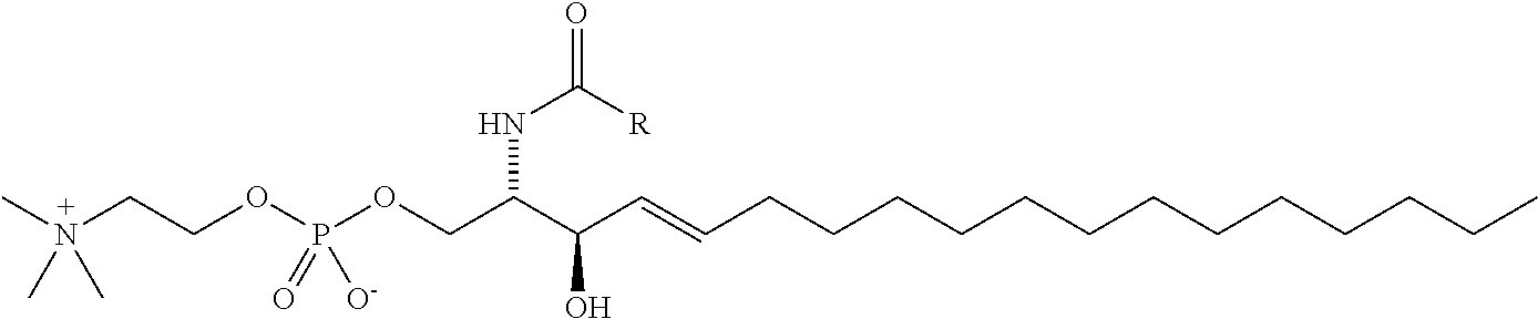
CN(CCOP(OCC(C(C=CCCCCCCCCCCCCC)O)NC(=O)[R])(=O)[O-])(C)C
